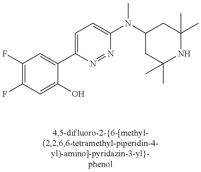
C1(F)=C(F)C=C(C2=CC=C(N(C3CC(C)(C)NC(C)(C)C3)C)N=N2)C(O)=C1
